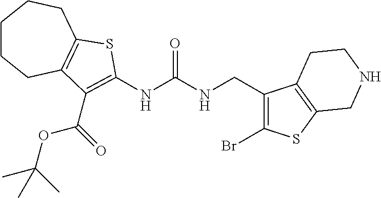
C1CCC2=C(CC1)SC(NC(NCC1=C(Br)SC3=C1CCNC3)=O)=C2C(OC(C)(C)C)=O
